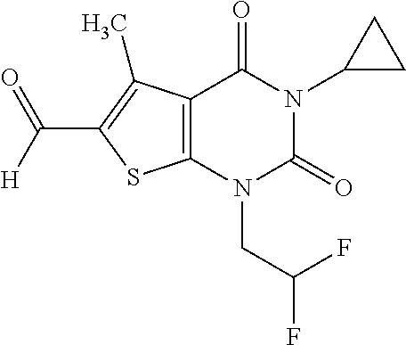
C12=C(N(CC(F)F)C(=O)N(C3CC3)C1=O)SC(C([H])=O)=C2C
